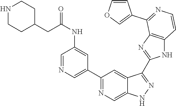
C1(C2=NC=C3C(=C2)C(C2=NC4=C(N2)C=CN=C4C2=COC=C2)=NN3)=CN=CC(NC(CC2CCNCC2)=O)=C1
